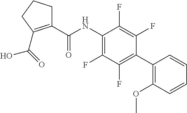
C1(NC(C2=C(C(O)=O)CCC2)=O)=C(F)C(F)=C(C2=C(OC)C=CC=C2)C(F)=C1F
